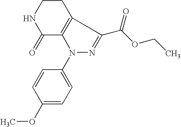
C1(=O)NCCC2=C1N(C1=CC=C(OC)C=C1)N=C2C(OCC)=O
